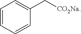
C1=CC=CC(C[CO2Na])=C1
